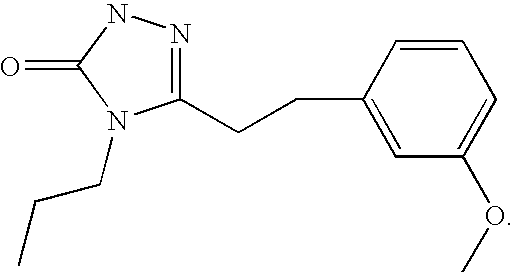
C1(CCC2=CC(OC)=CC=C2)=NNC(=O)N1CCC
